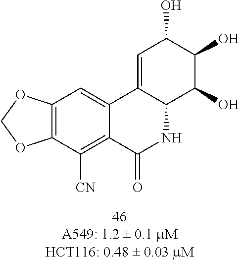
C1=C2C(C(O)C(O)C1O)NC(=O)C1=C([CN])C3=C(C=C21)OCO3
